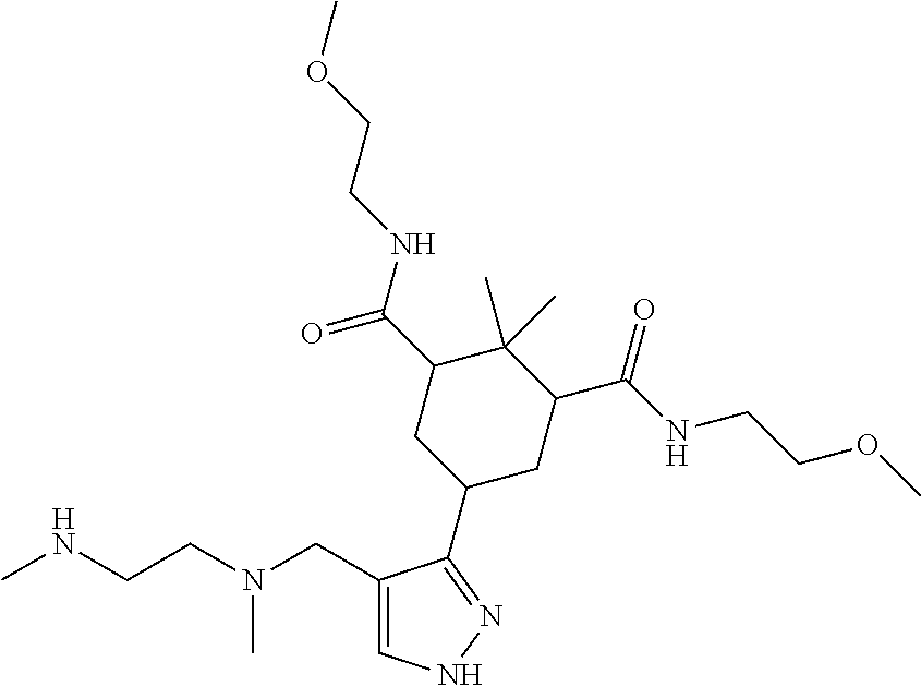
CNCCN(CC1=CNN=C1C1CC(C(NCCOC)=O)C(C)(C)C(C(NCCOC)=O)C1)C
